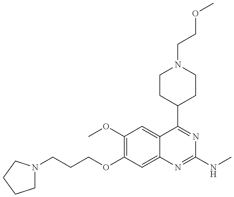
C1N(CCCOC2=C(OC)C=C3C(=C2)N=C(NC)N=C3C2CCN(CCOC)CC2)CCC1
